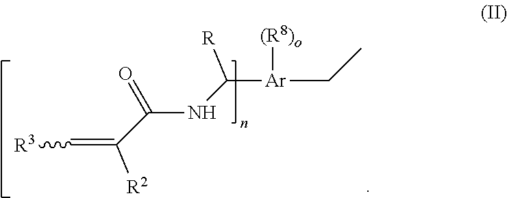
C([Ar](CC)[(R8)o])(NC(C(=C[R3])[R2])=O)[R]
